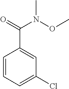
C1=CC=C(Cl)C=C1C(=O)N(OC)C
